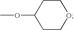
C1(OC)CCOCC1
